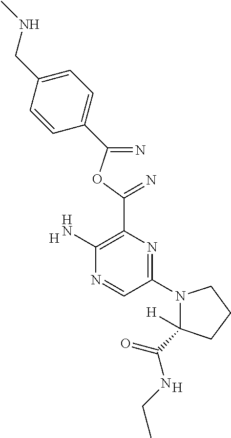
[H].C1(N2C([H])(C(NCC)=O)CCC2)=NC(C(OC(=N)C2=CC=C(CNC)C=C2)=N)=C(N)N=C1.[H]
